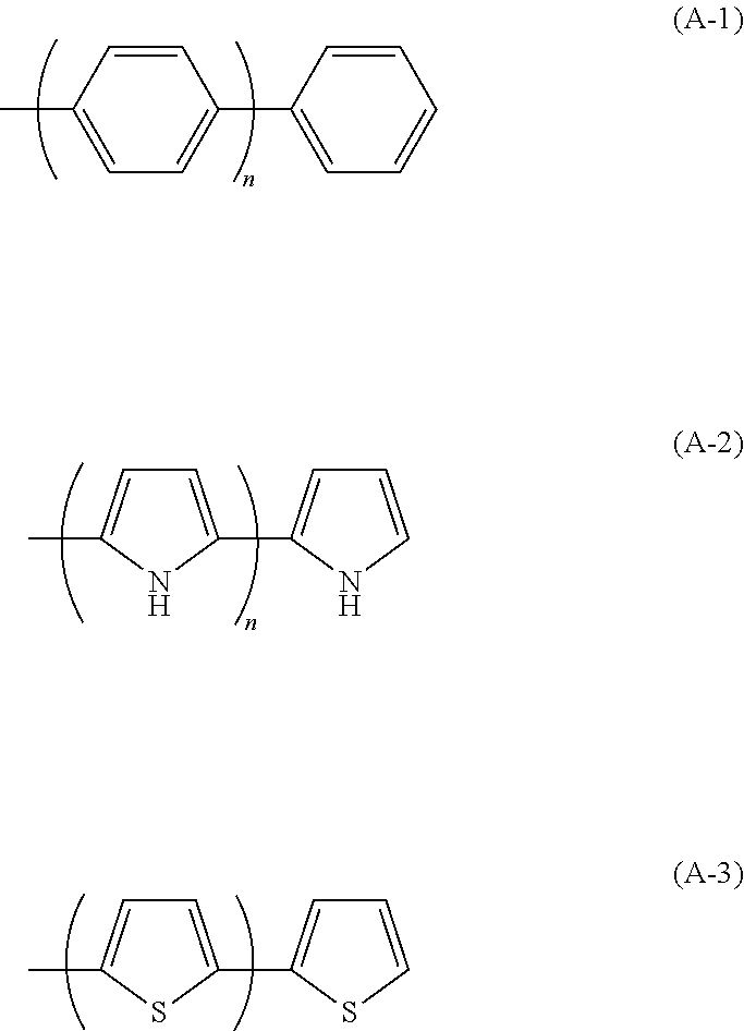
C1=CC(C)=CC=C1C1=CC=CC=C1.C1=C(C2=CC=CN2)NC(C)=C1.C1=C(C2=CC=CS2)SC(C)=C1
